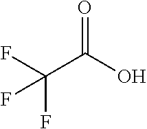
C(C(O)=O)(F)(F)F
